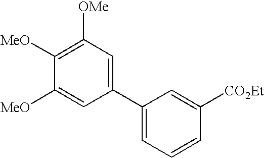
C1(C2=CC=CC([CO2Et])=C2)=CC([OMe])=C([MeO])C([MeO])=C1
